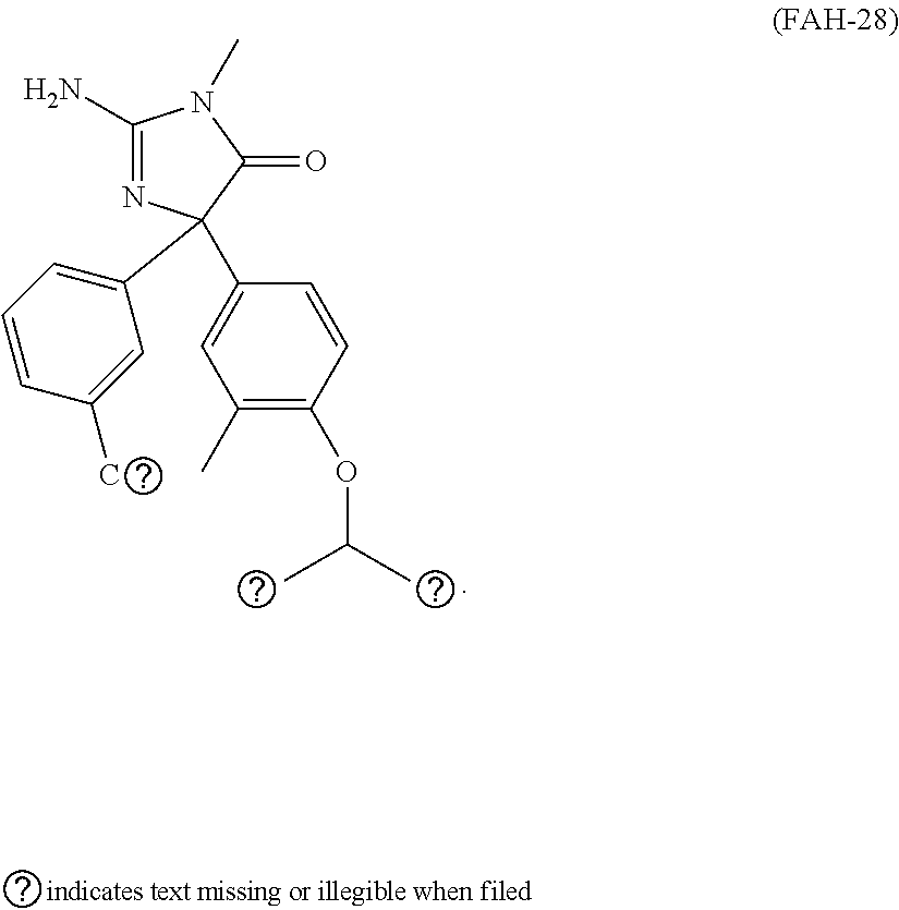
C1(N)=NC(C2=CC(C)=C(OC(C)C)C=C2)(C2=CC=CC(C)=C2)C(=O)N1C
